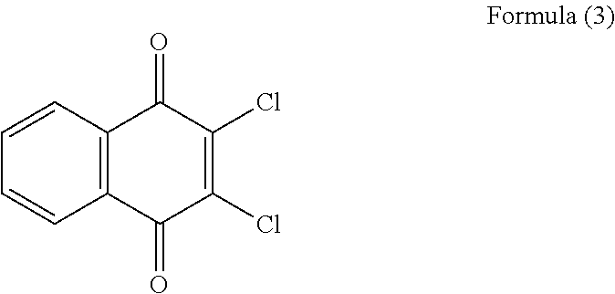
C1=CC2=C(C=C1)C(=O)C(Cl)=C(Cl)C2=O
